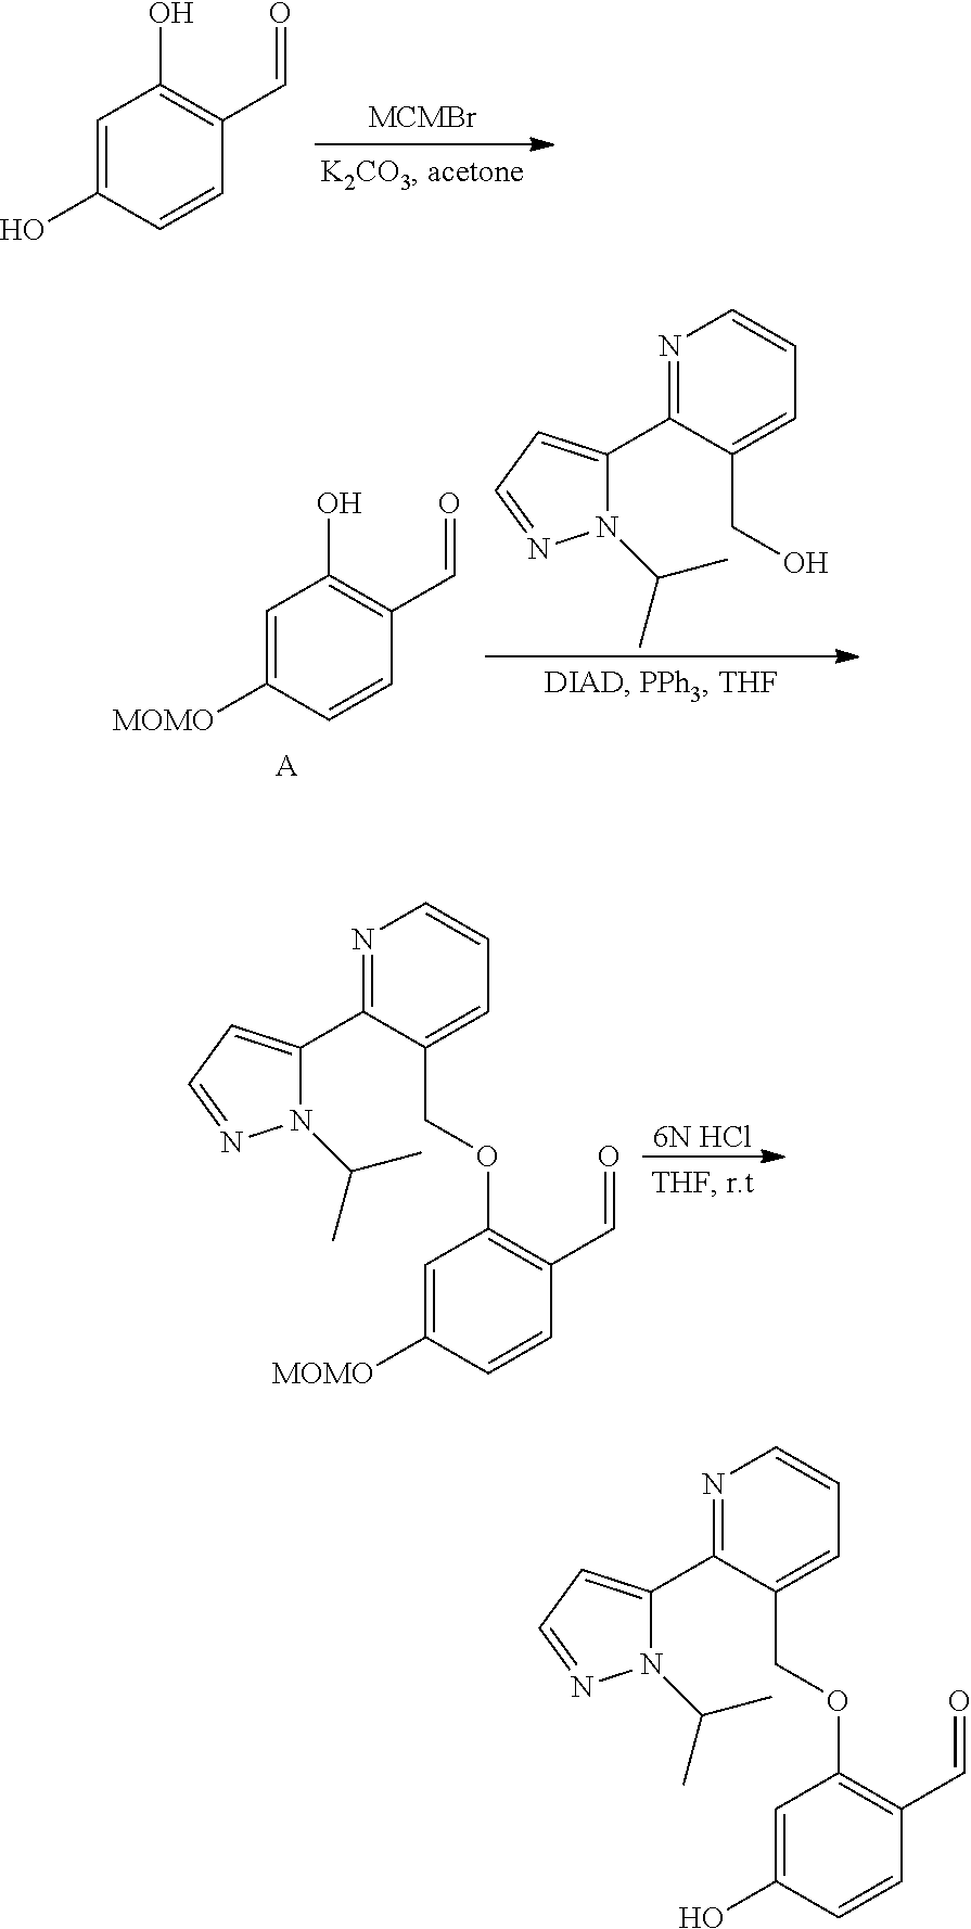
C1=C(O)C=CC(C=O)=C1O.C1=C([MOMO])C=CC(C=O)=C1O.[A].N1=C(C2=CC=NN2C(C)C)C(CO)=CC=C1.[6N HCl].N1=C(C2=CC=NN2C(C)C)C(COC2=C(C=O)C=CC([MOMO])=C2)=CC=C1.N1=C(C2=CC=NN2C(C)C)C(COC2=C(C=O)C=CC(O)=C2)=CC=C1
